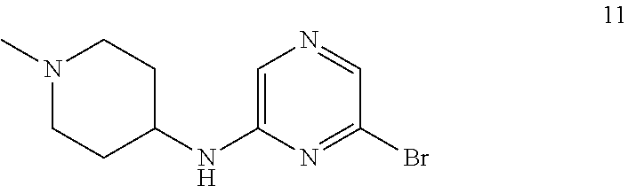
C1=C(NC2CCN(C)CC2)N=C(Br)C=N1
